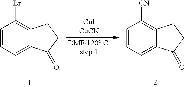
C12=C([CN])C=CC=C1C(=O)CC2.C12=C(Br)C=CC=C1C(=O)CC2
